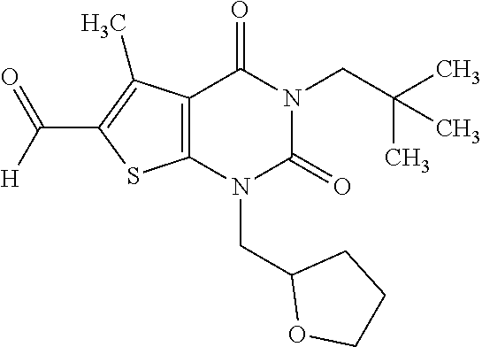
C12=C(N(CC3OCCC3)C(=O)N(CC(C)(C)C)C1=O)SC(C(=O)[H])=C2C
